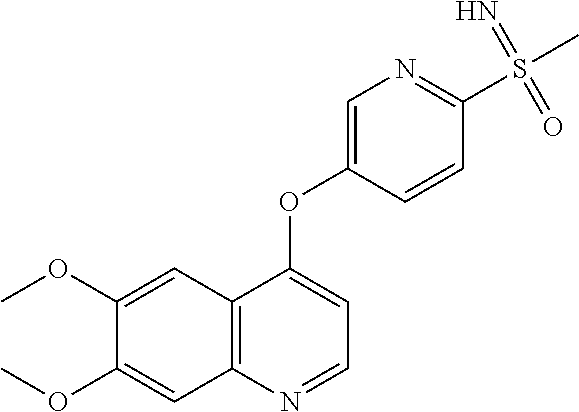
C12=C(N=CC=C1OC1=CN=C(S(C)(=N)=O)C=C1)C=C(OC)C(OC)=C2
